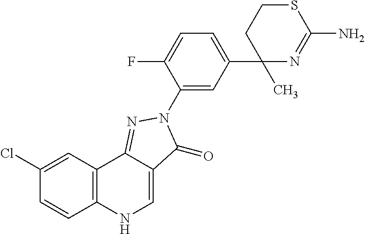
C12=C(C=C(Cl)C=C1)C1=NN(C3=CC(C4(C)N=C(N)SCC4)=CC=C3F)C(=O)C1=CN2
